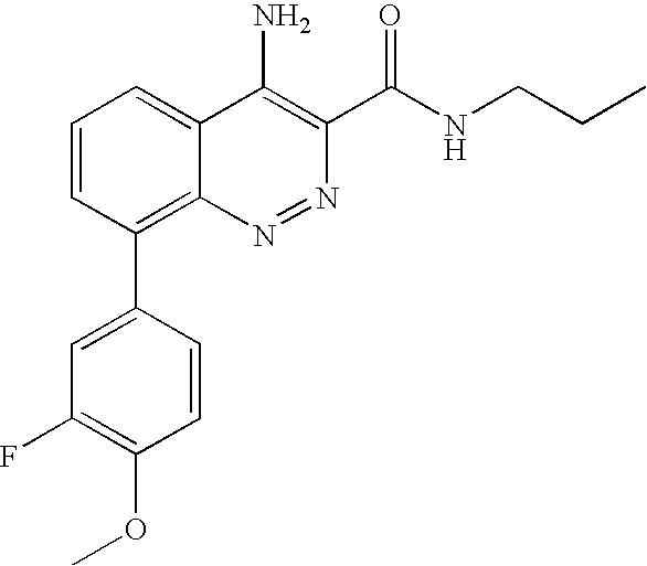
C1=CC(C2=C3C(=CC=C2)C(N)=C(C(NCCC)=O)N=N3)=CC(F)=C1OC
